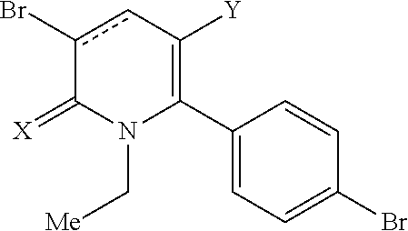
C1(C2=C([Y])cc(Br)C(=[X])N2C[Me])=CC=C(Br)C=C1
